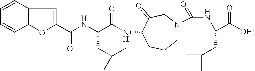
C1=CC2=C(C=C1)OC(C(NC(C(NC1CCCN(C(NC(C([OH])=O)CC(C)C)=O)CC1=O)=O)CC(C)C)=O)=C2
